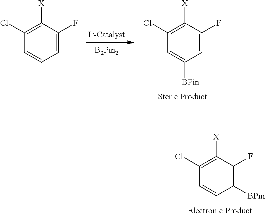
C1([X])=C(Cl)C=CC=C1F.C1([X])=C(Cl)C=C([BPin])C=C1F.C1([X])=C(Cl)C=CC([BPin])=C1F
